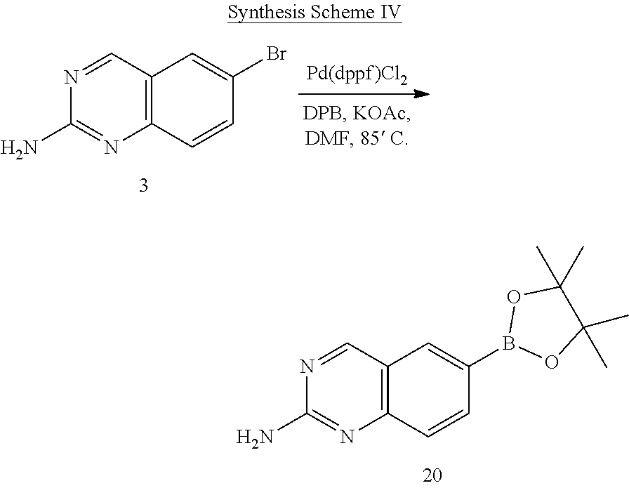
N1=CC2=C(N=C1N)C=CC(B1OC(C)(C)C(C)(C)O1)=C2.N1=CC2=C(N=C1N)C=CC(Br)=C2
